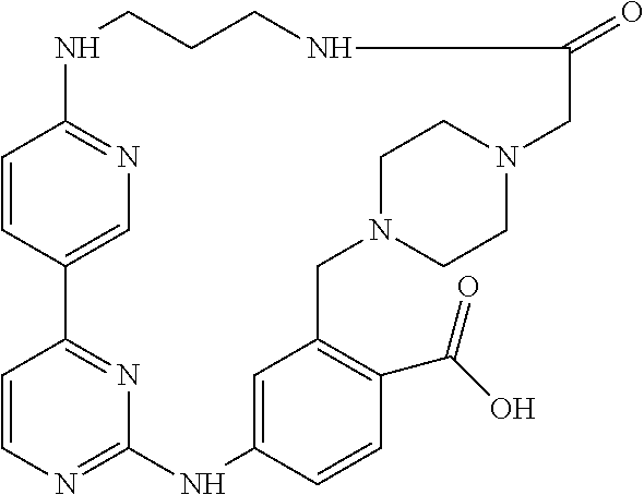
C1=CC2=CN=C1NCCCNC(=O)CN1CCN(CC3=C(C(O)=O)C=CC(=C3)NC3=NC=CC2=N3)CC1
